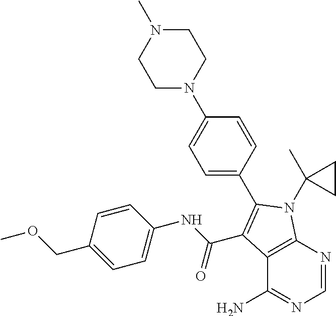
C12=C(N=CN=C1N)N(C1(C)CC1)C(C1=CC=C(N3CCN(C)CC3)C=C1)=C2C(NC1=CC=C(COC)C=C1)=O
